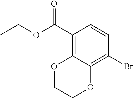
C1(C(OCC)=O)=C2C(=C(Br)C=C1)OCCO2
